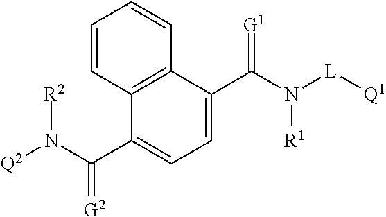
C1=CC2=C(C=C1)C(C(N([L][Q1])[R1])=[G1])=CC=C2C(N([Q2])[R2])=[G2]
